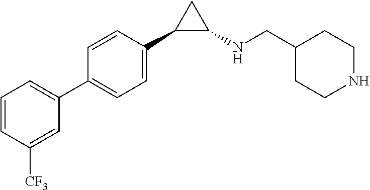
C1=C(C2=CC=CC([CF3])=C2)C=CC(C2C(NCC3CCNCC3)C2)=C1
